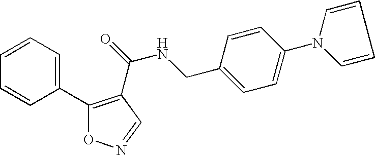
C1(C2=C(C(NCC3=CC=C(N4C=CC=C4)C=C3)=O)C=NO2)=CC=CC=C1
